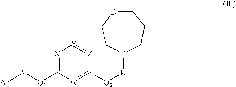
[Ar][V][Q1]C1=[X][Y]=[Z]C([Q2][K][E]2CCC[D]CC2)=[W]1
